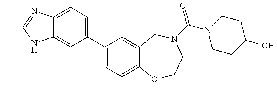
C12=CC(C3=CC(C)=C4C(=C3)CN(C(=O)N3CCC(O)CC3)CCO4)=CC=C1N=C(C)N2
